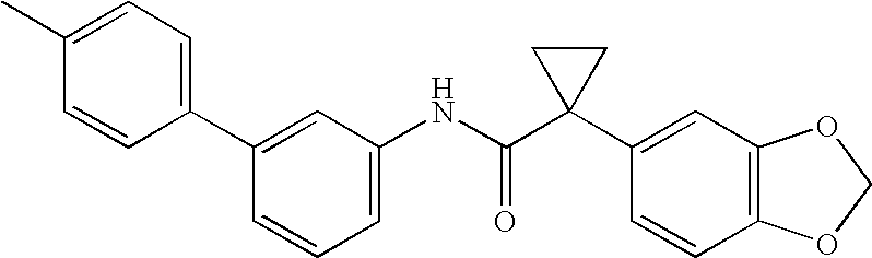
C1(C2=CC=C(C)C=C2)=CC(NC(C2(C3=CC4=C(C=C3)OCO4)CC2)=O)=CC=C1
